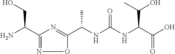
C(NC(NC(C(O)=O)C(O)C)=O)(C)C1=NC(C(N)CO)=NO1
